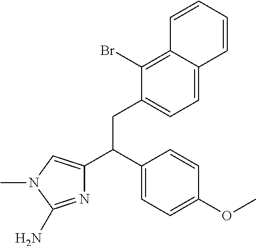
C1=CC(C(C2=CN(C)C(N)=N2)CC2=CC=C3C(=C2Br)C=CC=C3)=CC=C1OC
